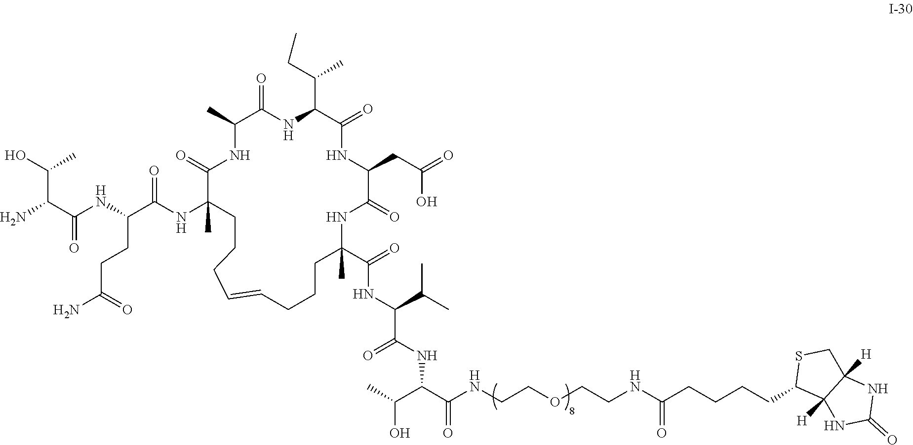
C(NCCOCCNC(CCCCC1C2([H])C([H])(CS1)NC(=O)N2)=O)(C(C(C)O)NC(=O)C(C(C)C)NC(=O)C1(C)CCCC=CCCCC(NC(C(NC(C(N)C(O)C)=O)CCC(N)=O)=O)(C)C(=O)NC(C)C(=O)NC(C(C)CC)C(=O)NC(CC(O)=O)C(=O)N1)=O
